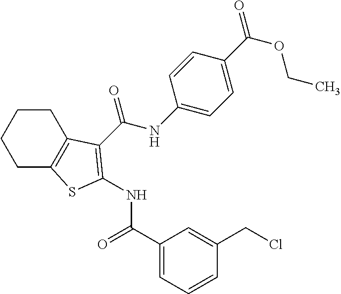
C1CC2=C(CC1)SC(NC(=O)C1=CC=CC(CCl)=C1)=C2C(NC1=CC=C(C(OCC)=O)C=C1)=O
